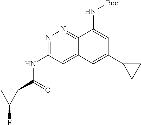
N1=C(NC(C2CC2F)=O)C=C2C(=N1)C(N[Boc])=CC(C1CC1)=C2
